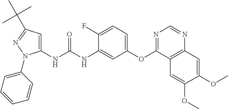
C1(NC(NC2=CC(OC3=NC=NC4=C3C=C(OC)C(OC)=C4)=CC=C2F)=O)=CC(C(C)(C)C)=NN1C1=CC=CC=C1
